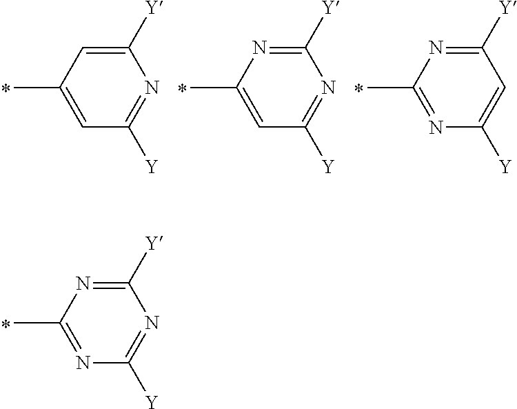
C1([Y])=NC(C)=NC([Y])=N1.C1([Y])=NC(C)=CC([Y])=N1.C1([Y])=NC(C)=NC([Y])=C1.C1([Y])=CC(C)=CC([Y])=N1
